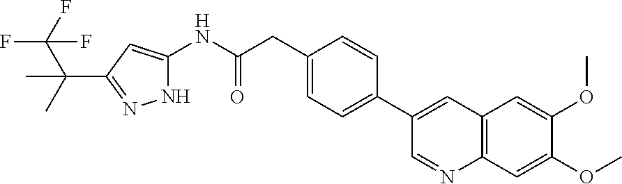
N1C(NC(CC2=CC=C(C3=CC4=C(N=C3)C=C(OC)C(OC)=C4)C=C2)=O)=CC(C(C)(C)C(F)(F)F)=N1
